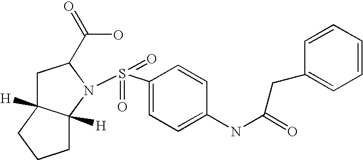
C1C2([H])C([H])(N(S(=O)(=O)C3=CC=C(NC(=O)CC4=CC=CC=C4)C=C3)C1C(=O)O)CCC2
